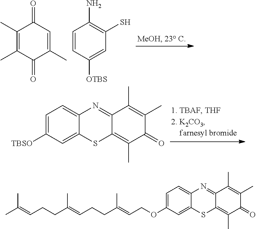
C1(C)=C(C)C(=O)C(C)=CC1=O.C1=CC([OTBS])=CC(S)=C1N.C1=C([TBSO])C=C2C(=C1)N=C1C(=C(C)C(=O)C(C)=C1C)S2.CC(=CCCC(=CCCC(=CCOC1=CC=C2C(=C1)SC1=C(C)C(=O)C(C)=C(C)C1=N2)C)C)C
